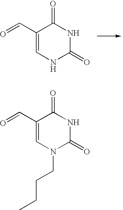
C1(C=O)=CNC(=O)NC1=O.C1(C=O)=CN(CCCC)C(=O)NC1=O
